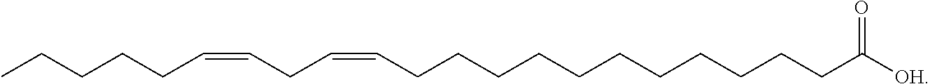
C(CCCCCCCCCC([OH])=O)CC=CCC=CCCCCC
